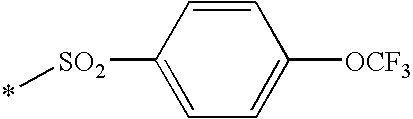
*[SO2]C1=CC=C([OCF3])C=C1
